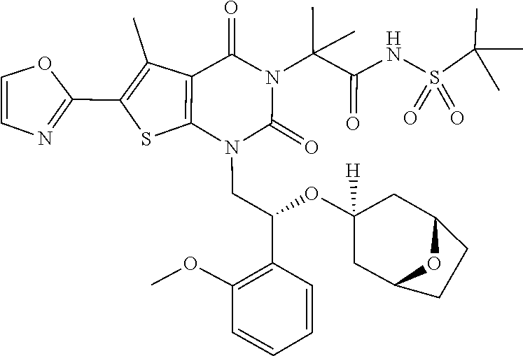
C1=CC=CC(C(CN2C(=O)N(C(C(=O)NS(C(C)(C)C)(=O)=O)(C)C)C(=O)C3=C2SC(C2=NC=CO2)=C3C)OC2([H])CC3CCC(C2)O3)=C1OC
